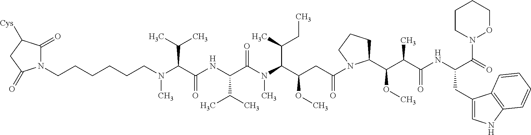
N1(CCCCCCN(C(C(NC(C(N(C)C(C(CC)C)C(CC(=O)N2C(C(C(C(NC(C(=O)N3OCCCC3)CC3=CNC4=C3C=CC=C4)=O)C)OC)CCC2)OC)=O)C(C)C)=O)C(C)C)C)C(=O)C([Cys])CC1=O
